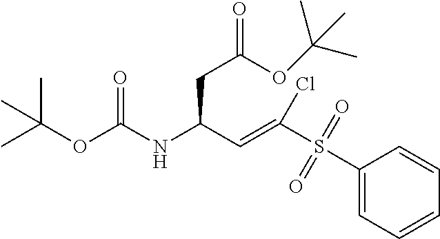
C(C(C=C(S(C1=CC=CC=C1)(=O)=O)Cl)NC(OC(C)(C)C)=O)C(=O)OC(C)(C)C
